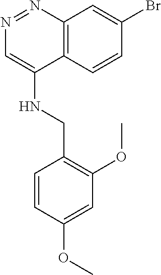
N1=NC2=C(C(NCC3=C(OC)C=C(OC)C=C3)=C1)C=CC(Br)=C2
